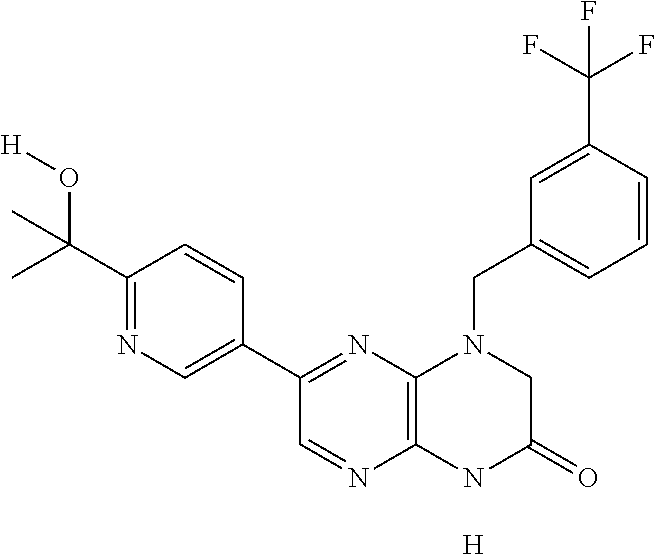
[H].C1(C(C)(O[H])C)=NC=C(C2=NC3=C(N=C2)NC(=O)CN3CC2=CC=CC(C(F)(F)F)=C2)C=C1
